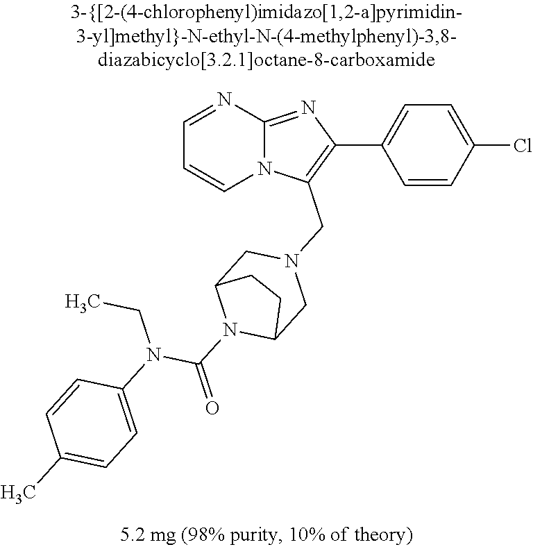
C1=CC(Cl)=CC=C1C1=C(CN2CC3N(C(=O)N(C4=CC=C(C)C=C4)CC)C(C2)CC3)N2C(=N1)N=CC=C2
